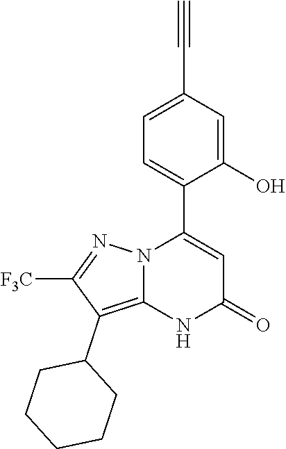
C1(O)=CC(C#C)=CC=C1C1=CC(=O)NC2=C(C3CCCCC3)C([F3C])=NN12
